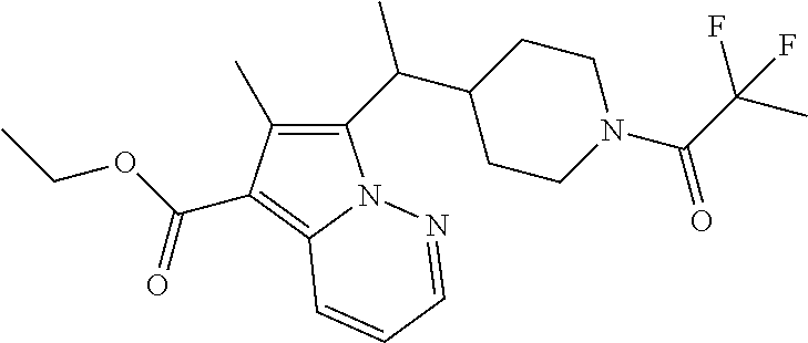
C1(C(C2CCN(C(C(C)(F)F)=O)CC2)C)=C(C)C(C(OCC)=O)=C2N1N=CC=C2
